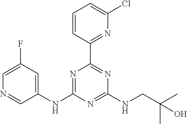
C1=C(F)C=C(NC2=NC(C3=NC(Cl)=CC=C3)=NC(NCC(C)(C)O)=N2)C=N1
